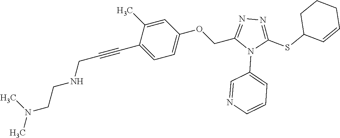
C1=C(C)C(C#CCNCCN(C)C)=CC=C1OCC1=NN=C(SC2C=CCCC2)N1C1=CC=CN=C1
